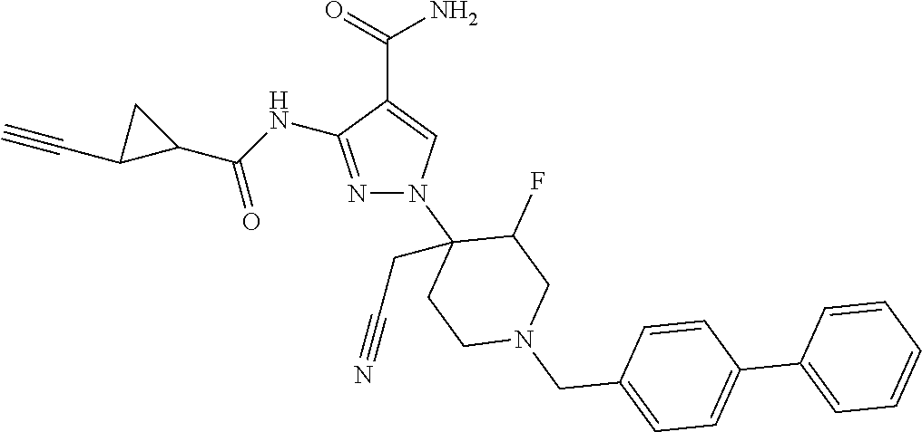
N1=C(NC(C2CC2C#C)=O)C(C(=O)N)=CN1C1(CC#N)CCN(CC2=CC=C(C3=CC=CC=C3)C=C2)CC1F
